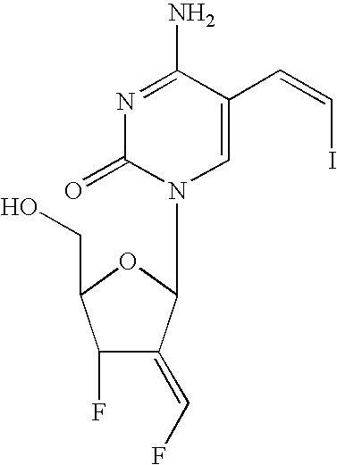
N1=C(N)C(C=CI)=CN(C2C(=CF)C(F)C(CO)O2)C1=O
